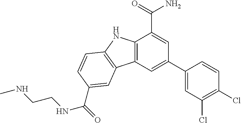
C12=C(C=C(C3=CC(Cl)=C(Cl)C=C3)C=C1C(=O)N)C1=C(N2)C=CC(C(=O)NCCNC)=C1
